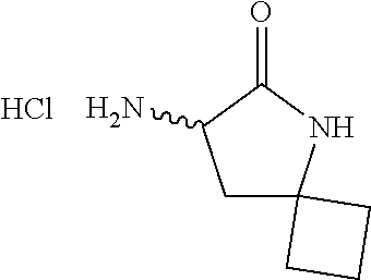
C1C2(NC(=O)C1N)CCC2.Cl
